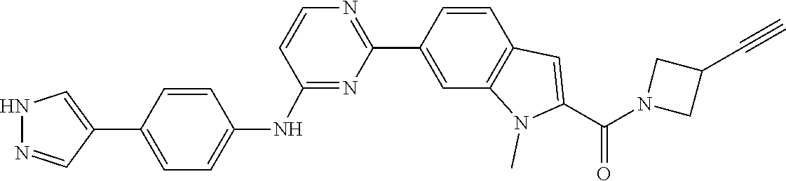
N1(C(C2=CC3=C(N2C)C=C(C2=NC=CC(NC4=CC=C(C5=CNN=C5)C=C4)=N2)C=C3)=O)CC(C#C)C1
